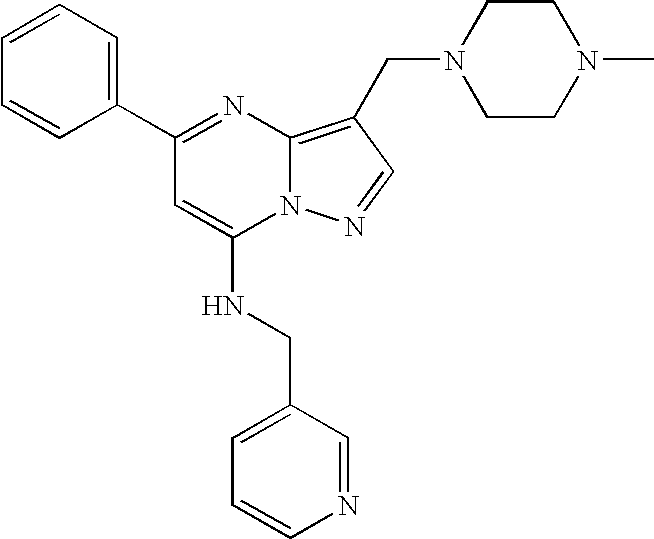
C1(C2=CC=CC=C2)=NC2=C(CN3CCN(C)CC3)C=NN2C(NCC2=CC=CN=C2)=C1
